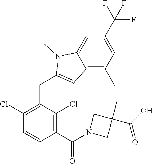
C1(Cl)=C(CC2=CC3=C(C)C=C(C(F)(F)F)C=C3N2C)C(Cl)=C(C(=O)N2CC(C)(C(O)=O)C2)C=C1
